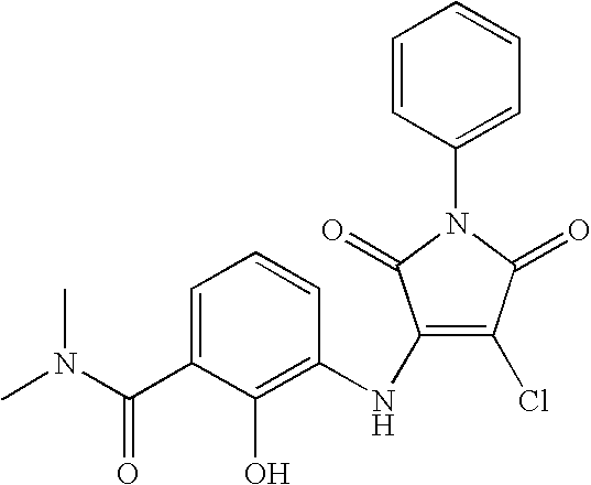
C1=C(C(N(C)C)=O)C(O)=C(NC2=C(Cl)C(=O)N(C3=CC=CC=C3)C2=O)C=C1
